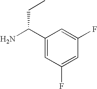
C1(C(N)CC)=CC(F)=CC(F)=C1
